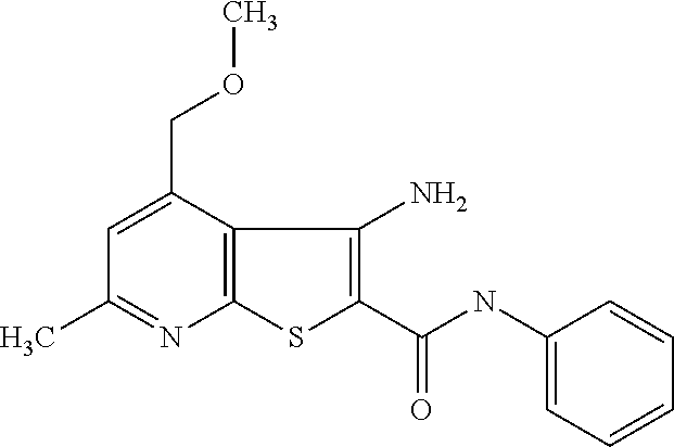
C12=C(C(COC)=CC(C)=N1)C(N)=C(C(NC1=CC=CC=C1)=O)S2
